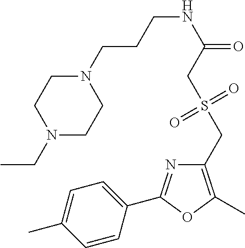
C1=C(C)C=CC(C2=NC(CS(CC(NCCCN3CCN(CC)CC3)=O)(=O)=O)=C(C)O2)=C1
